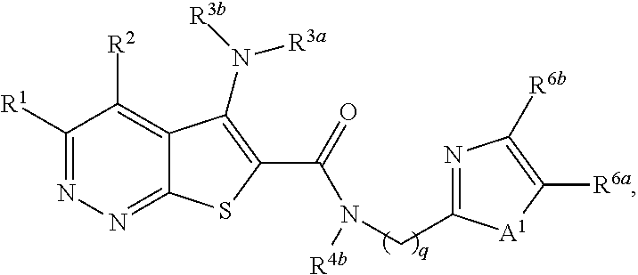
C1([R1])=NN=C2C(=C1[R2])C(N([R3b])[R3a])=C(C(=O)N([R4b])CC1=NC([R6b])=C([R6a])[A1]1)S2
